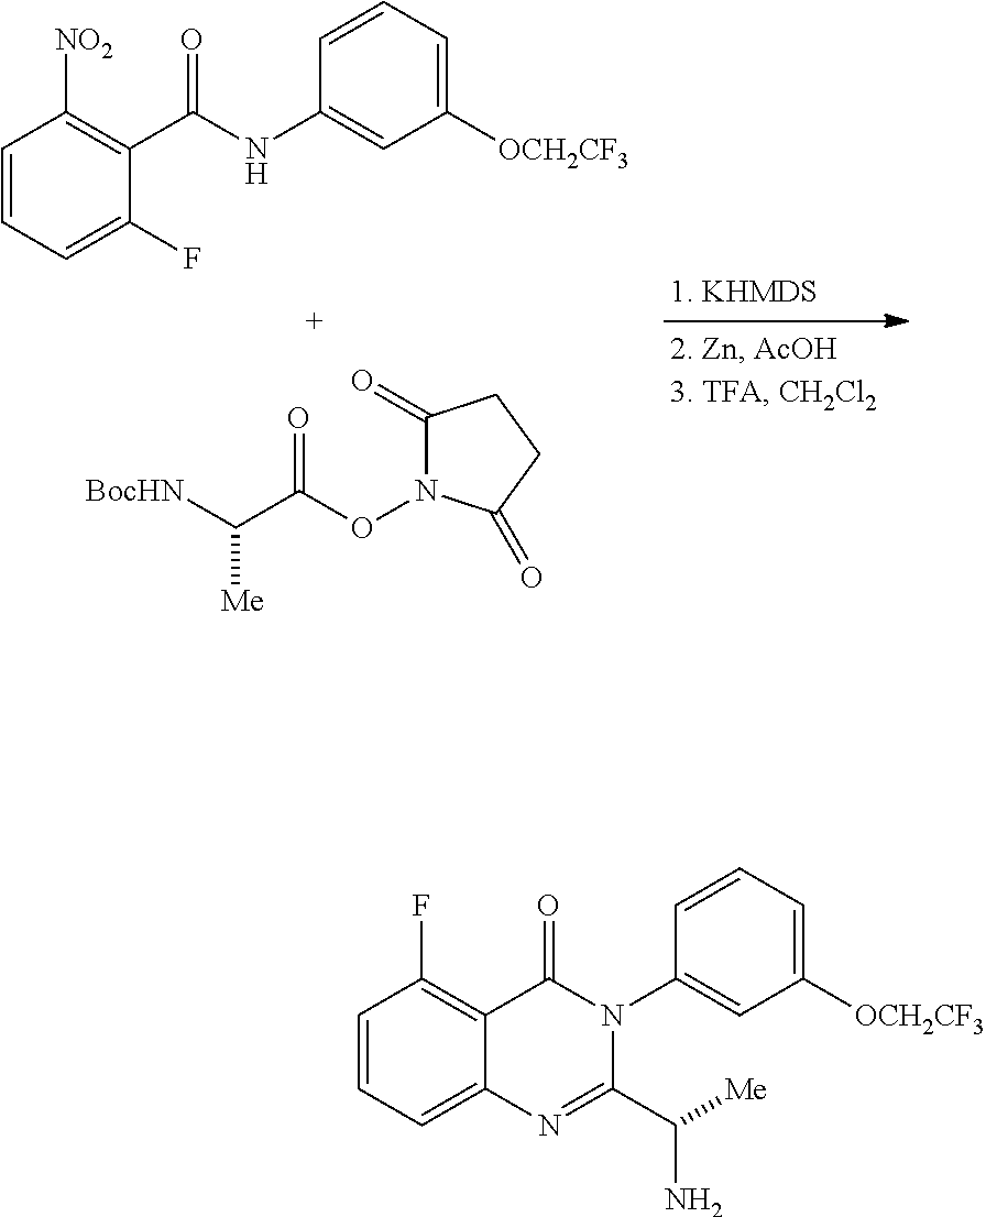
C1=CC=C(F)C(C(NC2=CC([OCH2CF3])=CC=C2)=O)=C1[NO2].C(C(ON1C(=O)CCC1=O)=O)([BocHN])[Me].C1=CC=C2C(=C1F)C(=O)N(C1=CC([OCH2CF3])=CC=C1)C(C([Me])N)=N2
